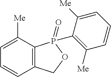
C1=C([Me])C2=C(C=C1)COP2(=O)C1=C([Me])C=CC=C1[Me]
